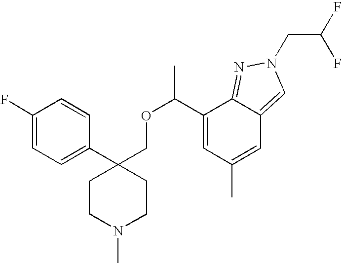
C1(C2(COC(C3=CC(C)=CC4=CN(CC(F)F)N=C34)C)CCN(C)CC2)=CC=C(F)C=C1
